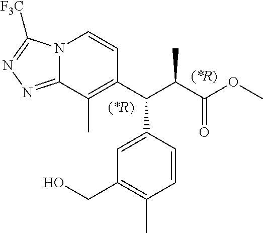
N12C(=NN=C1[F3C])C(C)=C(C(C(C(OC)=O)C)C1=CC(CO)=C(C)C=C1)C=C2
